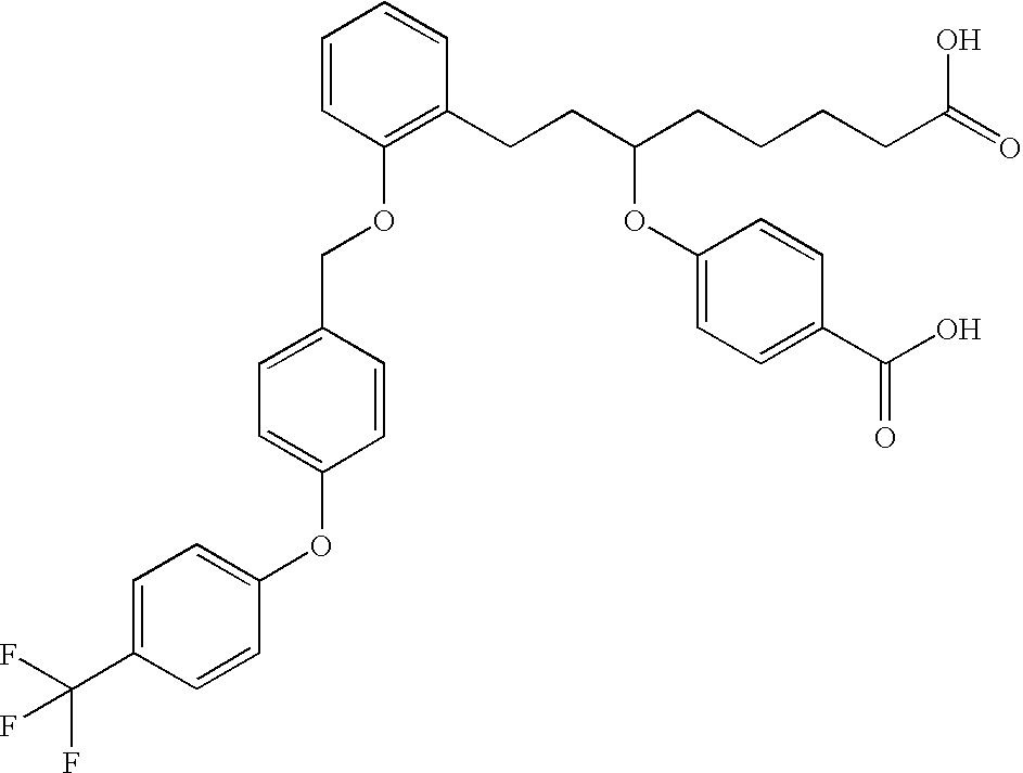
C1=CC(OCC2=CC=C(OC3=CC=C(C(F)(F)F)C=C3)C=C2)=C(CCC(CCCCC(=O)O)OC2=CC=C(C(O)=O)C=C2)C=C1
